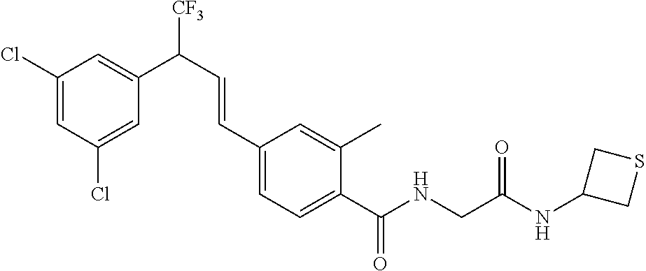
C1(Cl)=CC(Cl)=CC(C([CF3])C=CC2=CC=C(C(NCC(=O)NC3CSC3)=O)C(C)=C2)=C1
